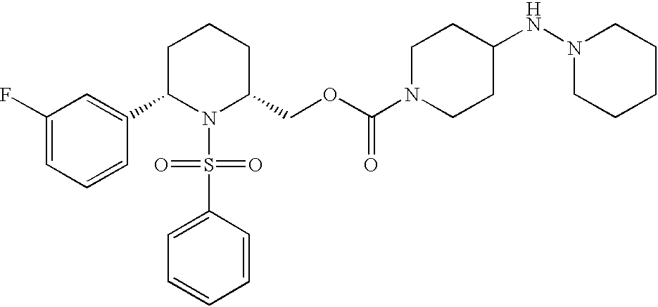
C1(F)=CC=CC(C2N(S(C3=CC=CC=C3)(=O)=O)C(COC(N3CCC(NN4CCCCC4)CC3)=O)CCC2)=C1
